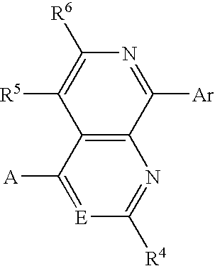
C12=C(C([A])=[E]C([R4])=N1)C([R5])=C([R6])N=C2[Ar]
